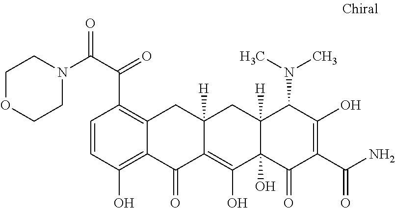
C1=CC(O)=C2C(=C1C(=O)C(=O)N1CCOCC1)CC1([H])C(=C(O)C3(O)C([H])(C1)C(N(C)C)C(O)=C(C(N)=O)C3=O)C2=O
